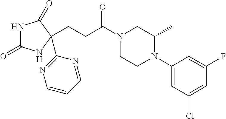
N1C(=O)NC(C2=NC=CC=N2)(CCC(N2CCN(C3=CC(Cl)=CC(F)=C3)C(C)C2)=O)C1=O
